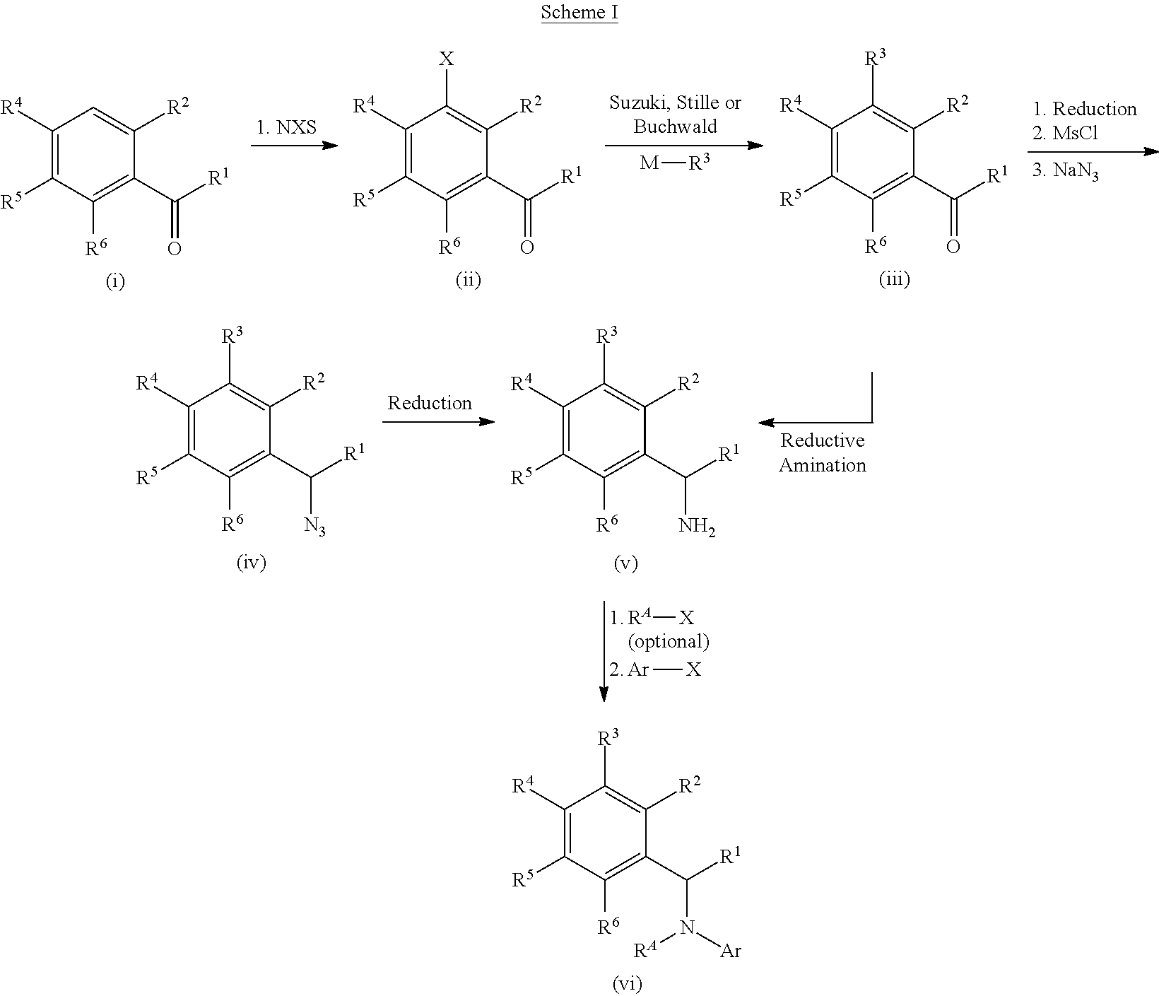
C1([R4])=C([R5])C([R6])=C(C([R1])=O)C([R2])=C1.C1([R4])=C([R5])C([R6])=C(C([R1])=O)C([R2])=C1[X].C1([R4])=C([R5])C([R6])=C(C([R1])=O)C([R2])=C1[R3].[M][R3].C1([R4])=C([R5])C([R6])=C(C([R1])[N3])C([R2])=C1[R3].C1([R4])=C([R5])C([R6])=C(C([R1])N)C([R2])=C1[R3].[RA][X].[Ar][X].C1([R4])=C([R5])C([R6])=C(C([R1])N([Ar])[RA])C([R2])=C1[R3]
